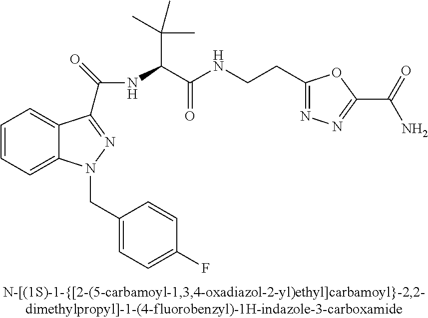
C1=CC=C2C(=C1)C(C(=O)NC(C(NCCC1=NN=C(C(=O)N)O1)=O)C(C)(C)C)=NN2CC1=CC=C(F)C=C1
